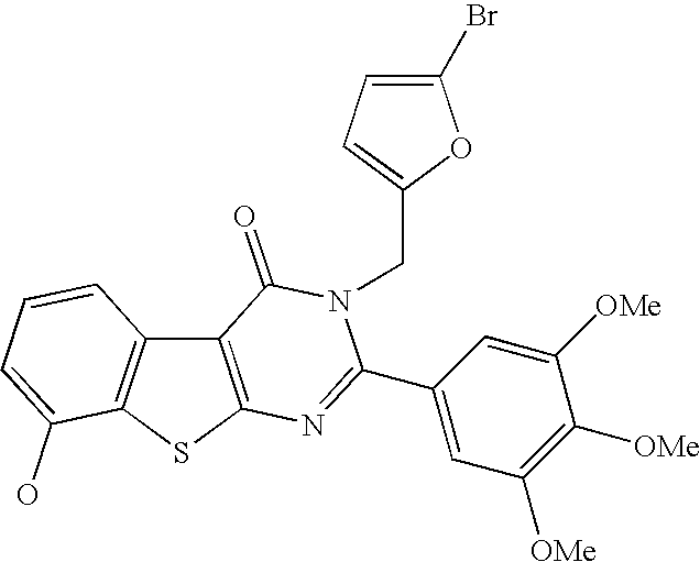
C12=C(SC3=C1C=CC=C3O)N=C(C1=CC([OMe])=C([OMe])C([OMe])=C1)N(CC1=CC=C(Br)O1)C2=O
